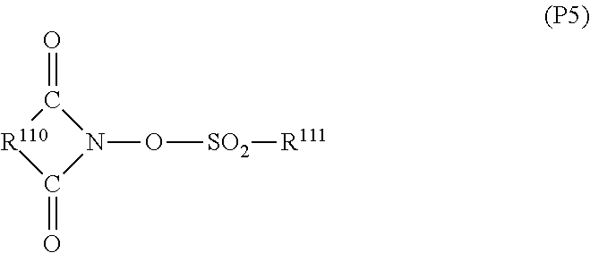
C1(=O)N(O[SO2][R111])C(=O)[R110]1
